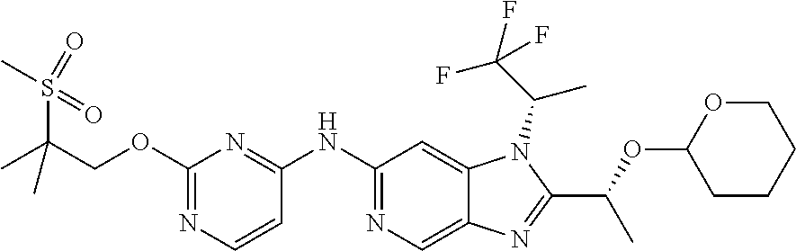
C(COC1=NC=CC(NC2=NC=C3C(=C2)N(C(C)C(F)(F)F)C(C(C)OC2OCCCC2)=N3)=N1)(C)(C)S(C)(=O)=O
